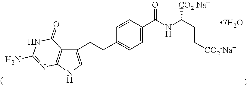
C1(CCC2=CC=C(C(NC(CC[CO2-Na+])[CO2-Na+])=O)C=C2)=CNC2=C1C(=O)NC(N)=N2
